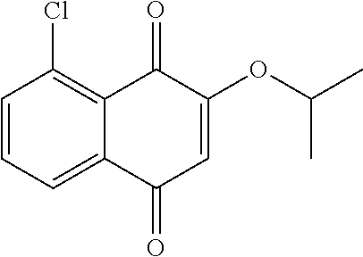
C1=CC=C2C(=C1Cl)C(=O)C(OC(C)C)=CC2=O
